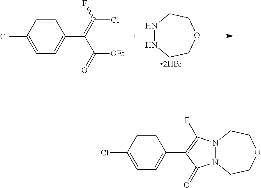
ClC1=CC=C(C(=C(F)Cl)C(=O)[OEt])C=C1.[2HBr].N1NCCOCC1.N12N(C(=O)C(C3=CC=C(Cl)C=C3)=C1F)CCOCC2
